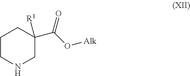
C1CNCC(C(O[Alk])=O)([R1])C1
